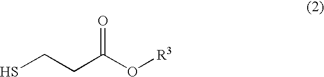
C(CC(O[R3])=O)S
